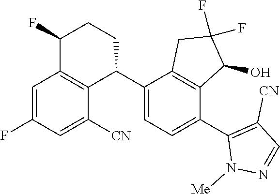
C1=C(F)C=C([CN])C2=C1C(F)CCC2C1=CC=C(C2=C([CN])C=NN2[Me])C2=C1CC(F)(F)C2O
